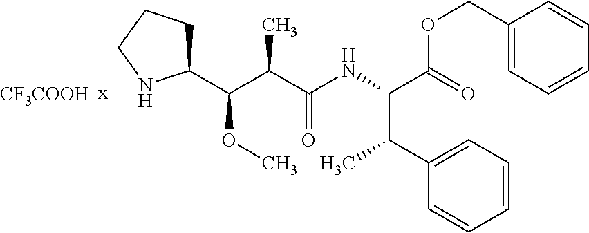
O(C(C(C(C1=CC=CC=C1)C)NC(=O)C(C)C(OC)C1CCCN1)=O)CC1=CC=CC=C1.[CF3COOH]
